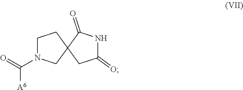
C(=O)(N1CCC2(C1)C(=O)NC(=O)C2)[A6]
